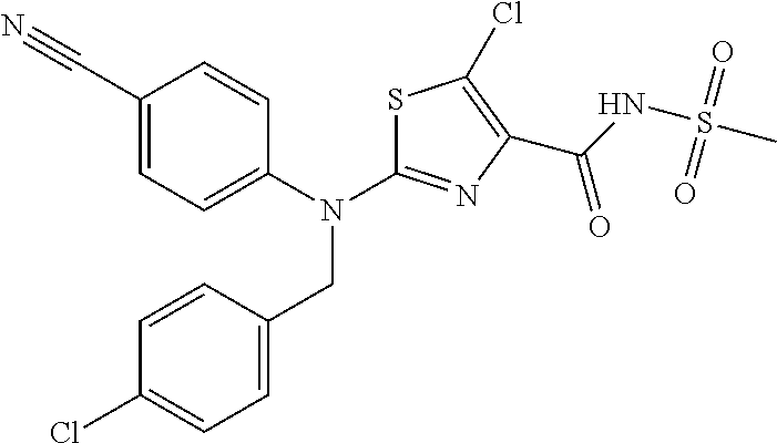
C1(C#N)=CC=C(N(C2=NC(C(NS(C)(=O)=O)=O)=C(Cl)S2)CC2=CC=C(Cl)C=C2)C=C1
